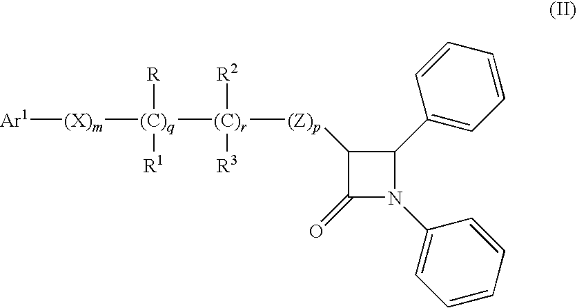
C1=CC=CC(N2C(C3=CC=CC=C3)C([(Z)p][(C)r]([(C)q]([(X)m][Ar1])([R])[R1])([R2])[R3])C2=O)=C1
